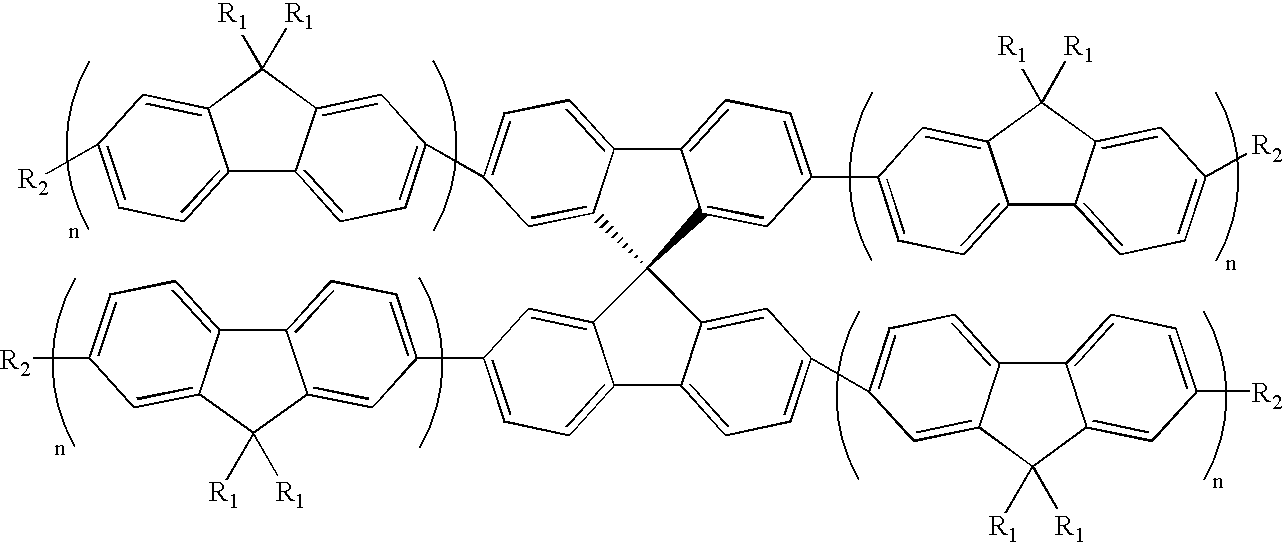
C12=CC=C([R2])C=C1C([R1])([R1])C1=CC(C3=CC=C4C5=CC=C(C6=CC=C7C8=CC=C([R2])C=C8C([R1])([R1])C7=C6)C=C5C5(C4=C3)C3=CC(C4=CC=C6C7=CC=C([R2])C=C7C([R1])([R1])C6=C4)=CC=C3C3=CC=C(C4=CC=C6C7=CC=C([R2])C=C7C([R1])([R1])C6=C4)C=C35)=CC=C21
